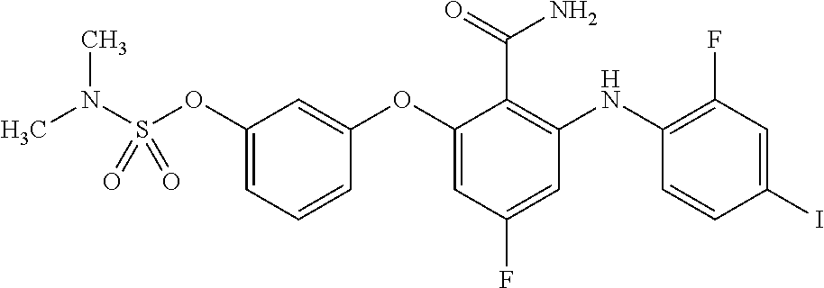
CN(S(OC1=CC=CC(OC2=CC(F)=CC(NC3=C(F)C=C(I)C=C3)=C2C(=O)N)=C1)(=O)=O)C
